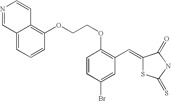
C1(OCCOC2=C(C=C3SC(=S)NC3=O)C=C(Br)C=C2)=C2C(=CC=C1)C=NC=C2
